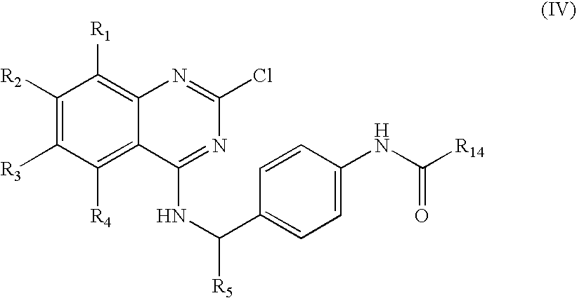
C1([R2])=C([R3])C([R4])=C2C(=C1[R1])N=C(Cl)N=C2NC([R5])C1=CC=C(NC([R14])=O)C=C1
